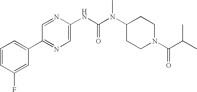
C1=CC(F)=CC(C2=NC=C(NC(N(C3CCN(C(C(C)C)=O)CC3)C)=O)N=C2)=C1
